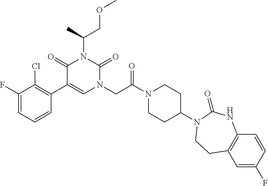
C1(F)=CC=CC(C2=CN(CC(N3CCC(N4C(=O)NC5=C(C=C(F)C=C5)CC4)CC3)=O)C(=O)N(C(COC)C)C2=O)=C1Cl
